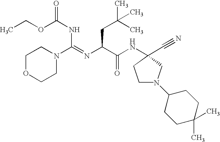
N1(C(NC(OCC)=O)=NC(C(NC2(C#N)CN(C3CCC(C)(C)CC3)CC2)=O)CC(C)(C)C)CCOCC1
